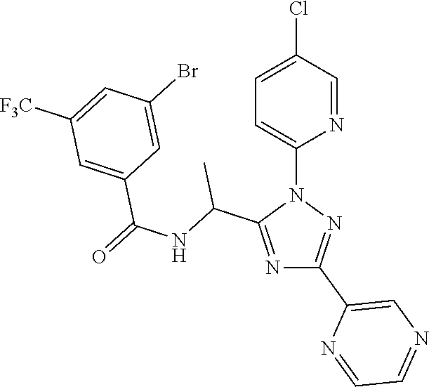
N1=C(C(NC(=O)C2=CC([F3C])=CC(Br)=C2)C)N(C2=CC=C(Cl)C=N2)N=C1C1=CN=CC=N1
